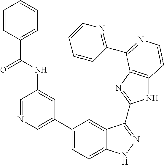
C1(C2=CN=CC(NC(=O)C3=CC=CC=C3)=C2)=CC=C2C(=C1)C(C1=NC3=C(N1)C=CN=C3C1=NC=CC=C1)=NN2
